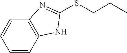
S(CCC)C1=NC2=C(C=CC=C2)N1
